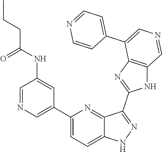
C1(C2=CN=CC(NC(=O)CCC)=C2)=CC=C2C(=N1)C(C1=NC3=C(N1)C=NC=C3C1=CC=NC=C1)=NN2
